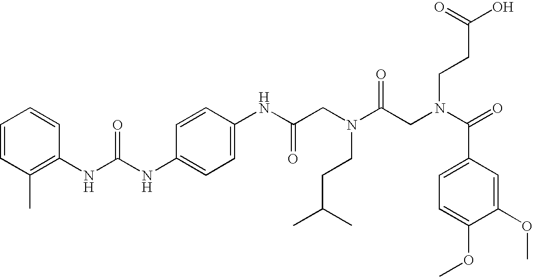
C1=CC(C)=C(NC(NC2=CC=C(NC(CN(C(CN(C(=O)C3=CC=C(OC)C(OC)=C3)CCC(O)=O)=O)CCC(C)C)=O)C=C2)=O)C=C1
